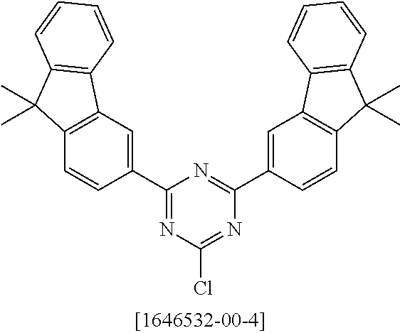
C1(C2=CC3=C(C=C2)C(C)(C)C2=C3C=CC=C2)=NC(Cl)=NC(C2=CC3=C(C=C2)C(C)(C)C2=C3C=CC=C2)=N1
